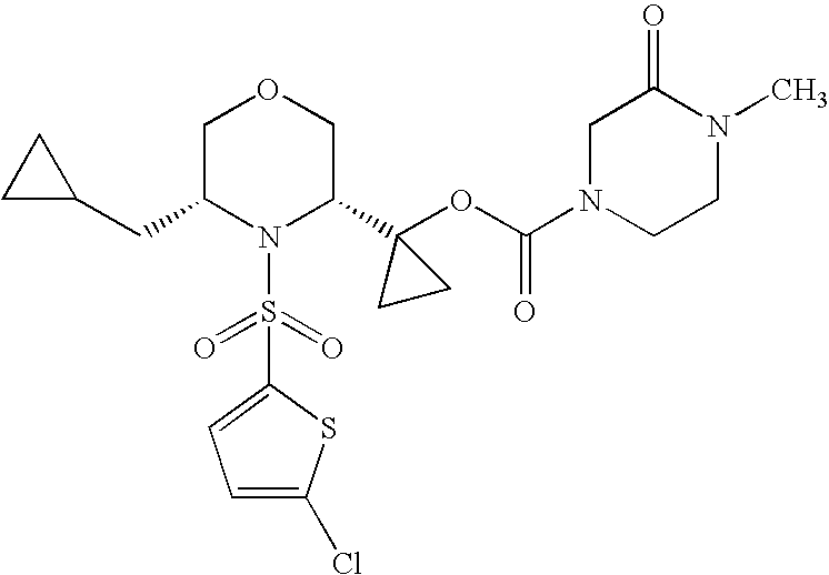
N1(S(=O)(=O)C2=CC=C(Cl)S2)C(C2(OC(=O)N3CCN(C)C(=O)C3)CC2)COCC1CC1CC1
